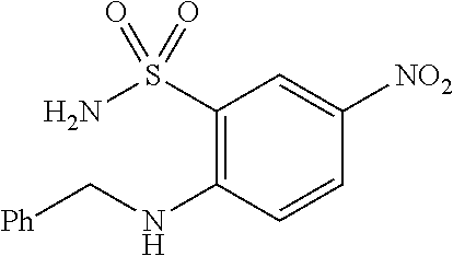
N(C1=C(S(N)(=O)=O)C=C([NO2])C=C1)C[Ph]
